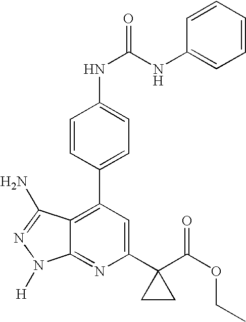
C12=C(C3=CC=C(NC(NC4=CC=CC=C4)=O)C=C3)C=C(C3(C(OCC)=O)CC3)N=C1N([H])N=C2N
